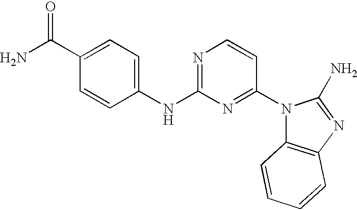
C1(NC2=NC=CC(N3C4=C(N=C3N)C=CC=C4)=N2)=CC=C(C(N)=O)C=C1
